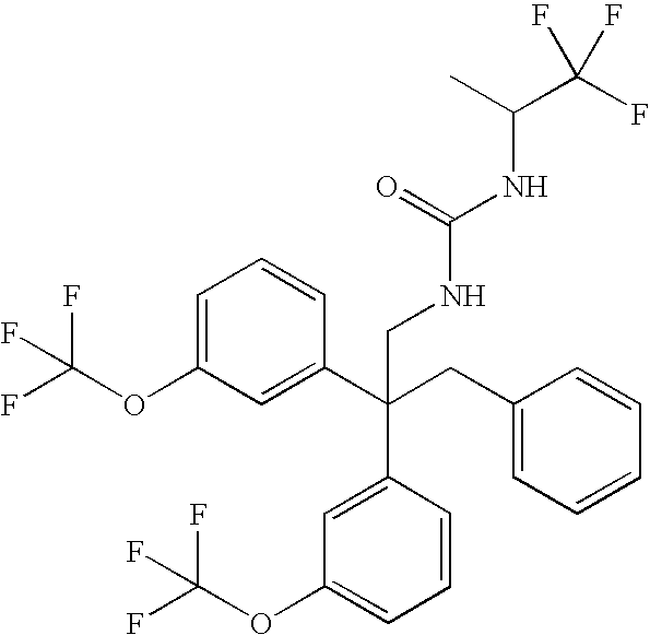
C1=C(OC(F)(F)F)C=C(C(CC2=CC=CC=C2)(C2=CC(OC(F)(F)F)=CC=C2)CNC(NC(C(F)(F)F)C)=O)C=C1
